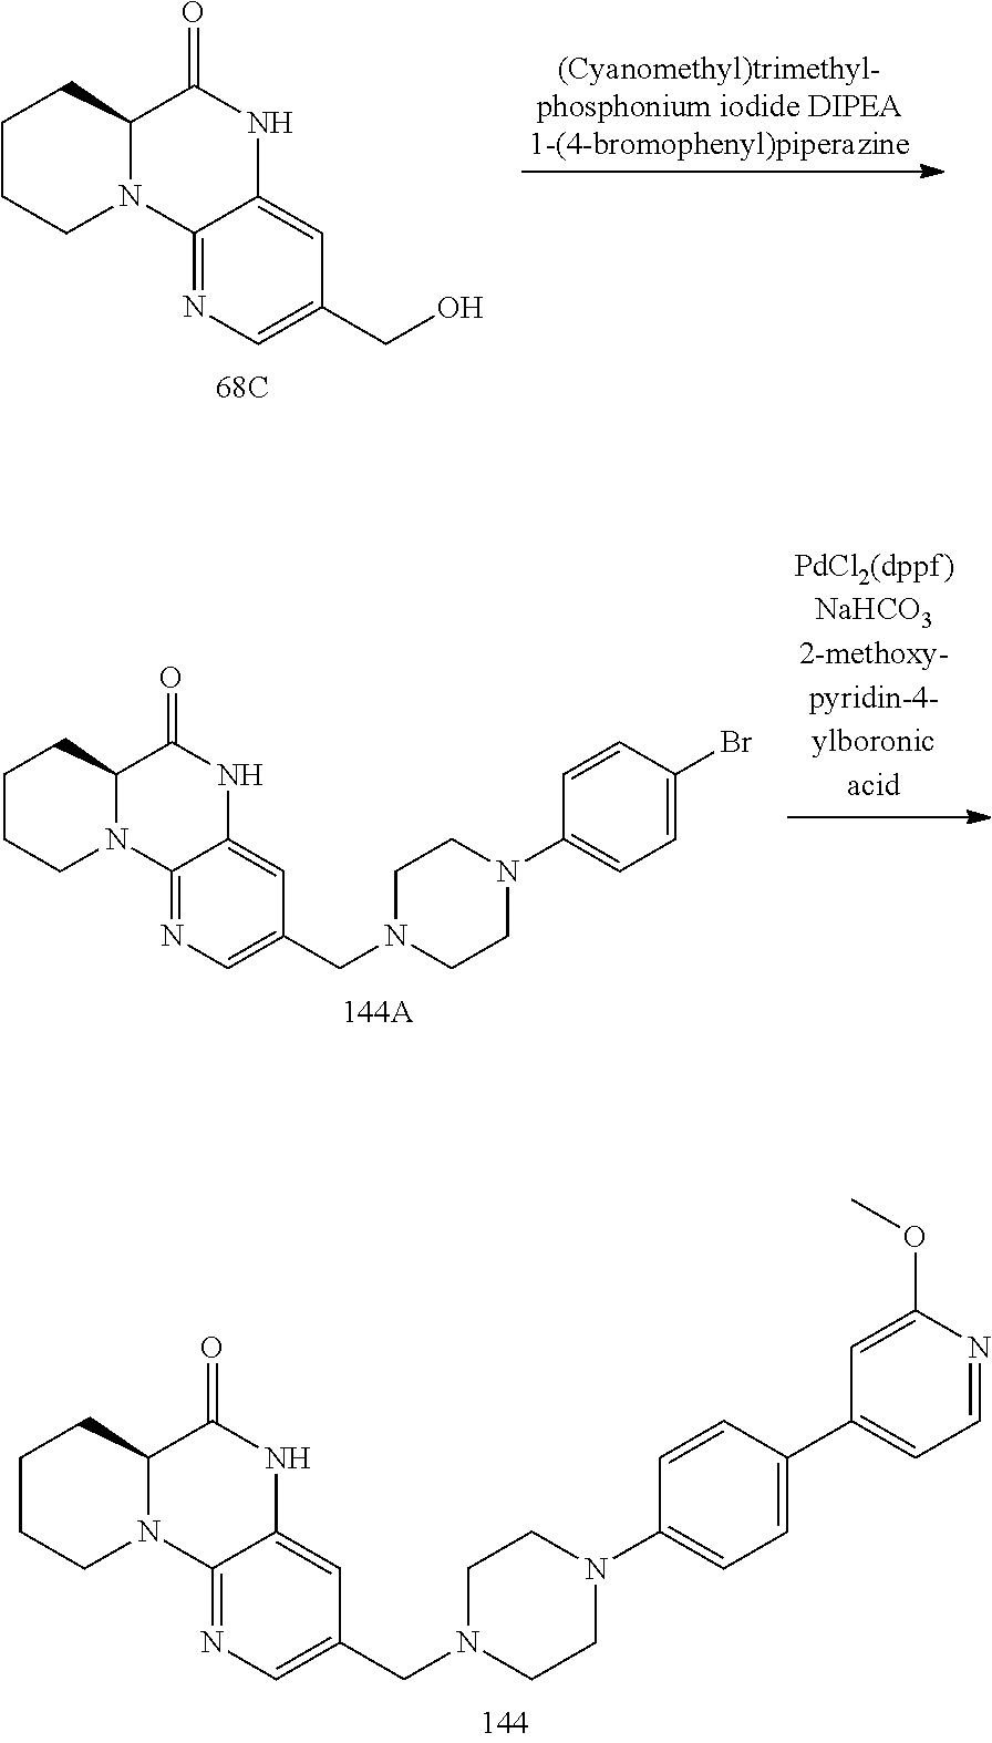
C1(=O)NC2=CC(CO)=CN=C2N2C1CCCC2.C1(=O)NC2=CC(CN3CCN(C4=CC=C(C5=CC=NC(OC)=C5)C=C4)CC3)=CN=C2N2C1CCCC2.C1(=O)NC2=CC(CN3CCN(C4=CC=C(Br)C=C4)CC3)=CN=C2N2C1CCCC2
